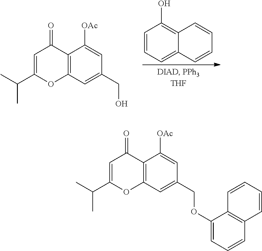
C12=C(C=C(CO)C=C1[OAc])OC(C(C)C)=CC2=O.C1=CC=C2C(=C1O)C=CC=C2.C12=C(C=C(COC3=CC=CC4=C3C=CC=C4)C=C1[OAc])OC(C(C)C)=CC2=O
